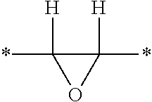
C1(*)([H])OC1(*)[H]
